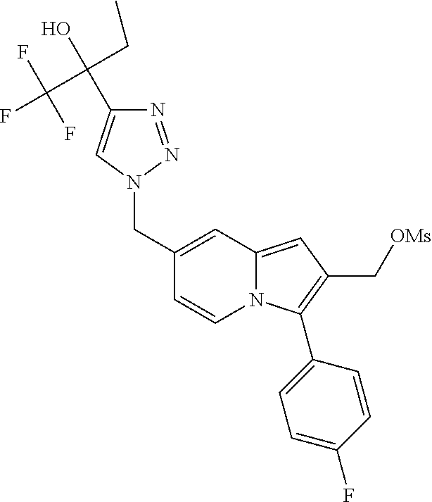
C(C1=CC2=CC(C[OMs])=C(C3=CC=C(F)C=C3)N2C=C1)N1C=C(C(CC)(C(F)(F)F)O)N=N1
